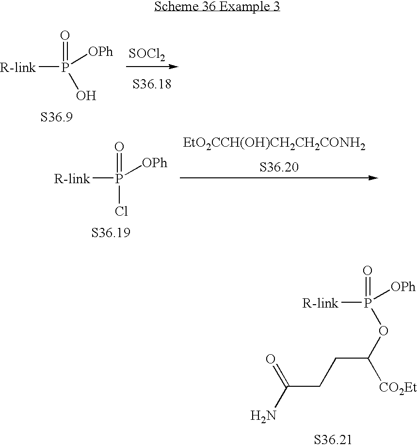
[SOCl2].O=P([OPh])(O)[R-link].O=P([OPh])([R-link])Cl.C(CCC(OP(=O)([OPh])[R-link])[CO2Et])(N)=O
